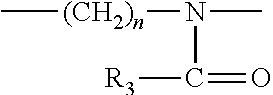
CN(C(=O)[R3])[(CH2)n]C
